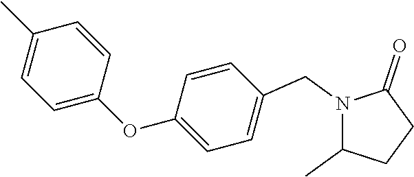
N1(CC2=CC=C(OC3=CC=C(C)C=C3)C=C2)C(C)CCC1=O
